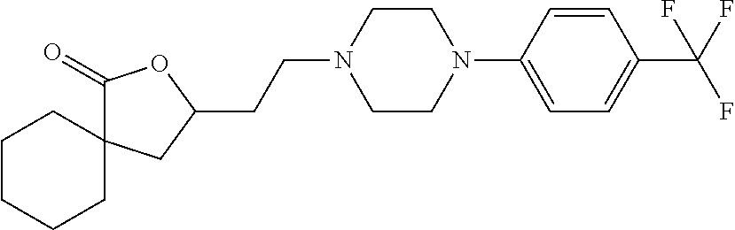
C1CCCC2(C1)C(=O)OC(CCN1CCN(C3=CC=C(C(F)(F)F)C=C3)CC1)C2
